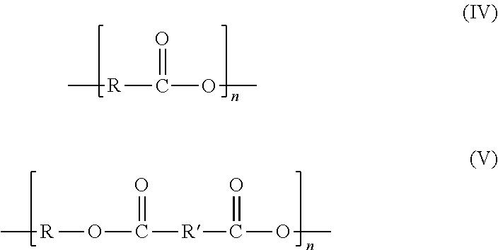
C[R]C(OC)=O.[R](OC(=O)[R]C(OC)=O)C
